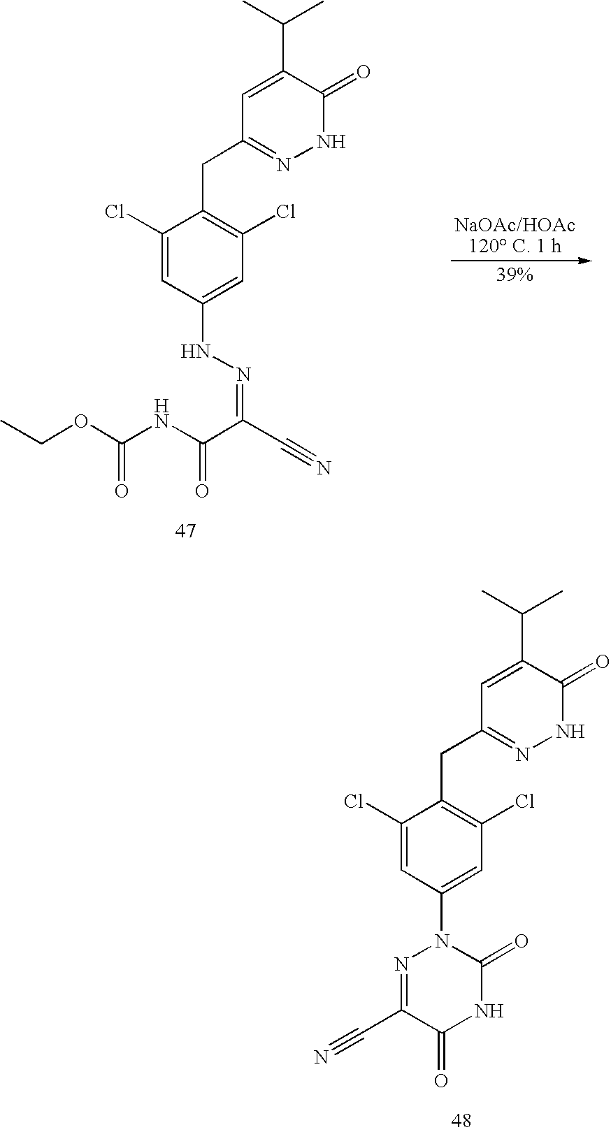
C1(Cl)=CC(NN=C(C#N)C(NC(OCC)=O)=O)=CC(Cl)=C1CC1=NNC(=O)C(C(C)C)=C1.C1(Cl)=CC(N2C(=O)NC(=O)C(C#N)=N2)=CC(Cl)=C1CC1=NNC(=O)C(C(C)C)=C1
